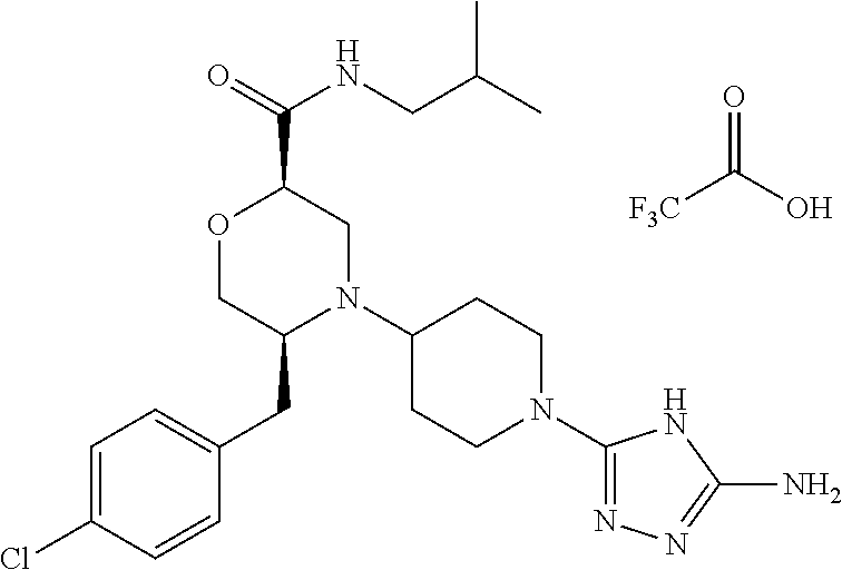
[F3C]C(O)=O.C1=C(Cl)C=CC(CC2N(C3CCN(C4=NN=C(N)N4)CC3)CC(C(=O)NCC(C)C)OC2)=C1
